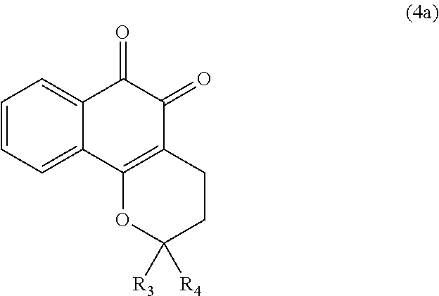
C1=C2C(=CC=C1)C(=O)C(=O)C1=C2OC([R3])([R4])CC1
